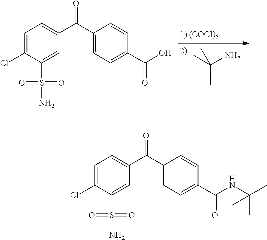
C1=C(Cl)C(S(=O)(=O)N)=CC(C(C2=CC=C(C(=O)O)C=C2)=O)=C1.CC(C)(N)C.C1=C(Cl)C(S(=O)(=O)N)=CC(C(C2=CC=C(C(=O)NC(C)(C)C)C=C2)=O)=C1
